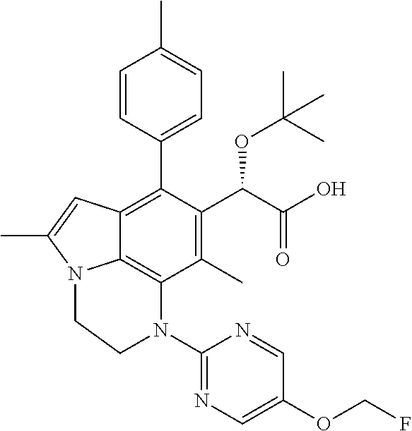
C1=CC(C2=C3C4=C(C(C)=C2C(C(O)=O)OC(C)(C)C)N(C2=NC=C(OCF)C=N2)CCN4C(C)=C3)=CC=C1C
